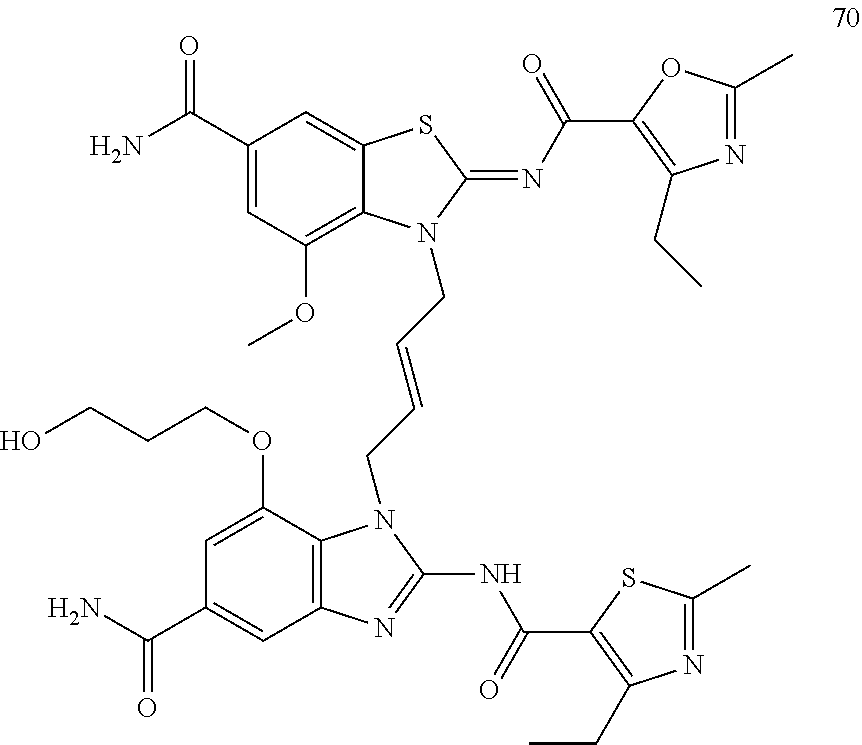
C12=C(C(OCCCO)=CC(C(N)=O)=C1)N(CC=CCN1C3=C(OC)C=C(C(N)=O)C=C3SC1=NC(C1=C(CC)N=C(C)O1)=O)C(NC(C1=C(CC)N=C(C)S1)=O)=N2
